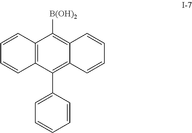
C12=C(C(C3=CC=CC=C3)=C3C(=C1[B(OH)2])C=CC=C3)C=CC=C2
